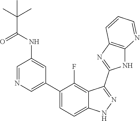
C1=NC=C(C2=CC=C3C(=C2F)C(C2=NC4=C(N2)N=CC=C4)=NN3)C=C1NC(C(C)(C)C)=O
